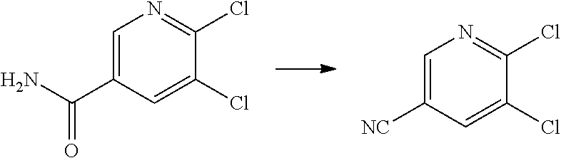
C1=C(C(N)=O)C=C(Cl)C(Cl)=N1.C1=C([NC])C=C(Cl)C(Cl)=N1
